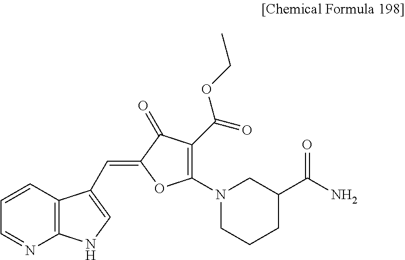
C1=CC2=C(N=C1)NC=C2C=C1OC(N2CCCC(C(N)=O)C2)=C(C(=O)OCC)C1=O
